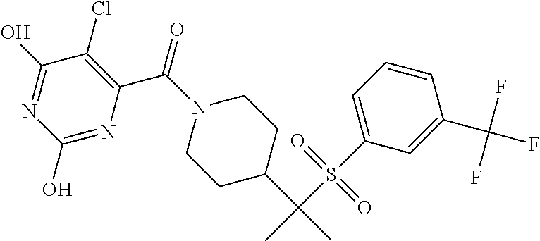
N1(C(C2=C(Cl)C(O)=NC(O)=N2)=O)CCC(C(C)(S(C2=CC=CC(C(F)(F)F)=C2)(=O)=O)C)CC1
